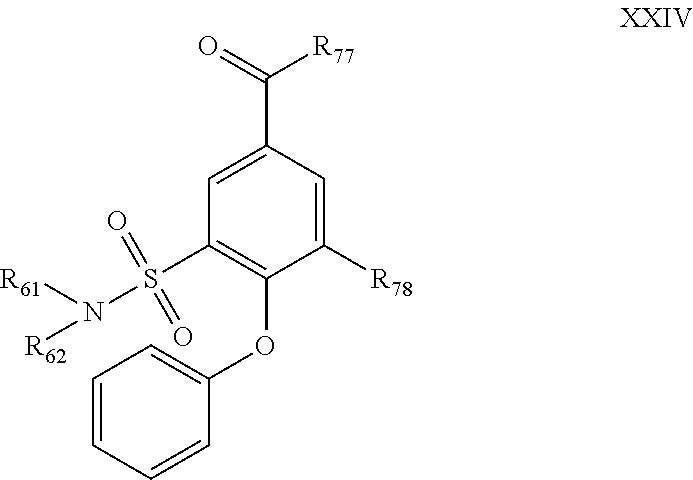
C1=C(C(=O)[R77])C=C([R78])C(OC2=CC=CC=C2)=C1S(=O)(=O)N([R61])[R62]
